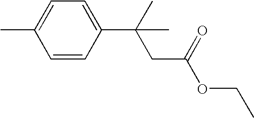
C1=C(C(C)(C)CC(=O)OCC)C=CC(C)=C1
